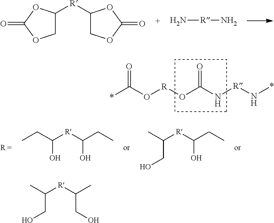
O([R]OC(N[R]N*)=O)C(*)=O.C1C([R]C2COC(=O)O2)OC(=O)O1.N[R]N.CCC([R]C(CC)O)O.CC([R]C(CC)O)CO.CC([R]C(C)CO)CO
